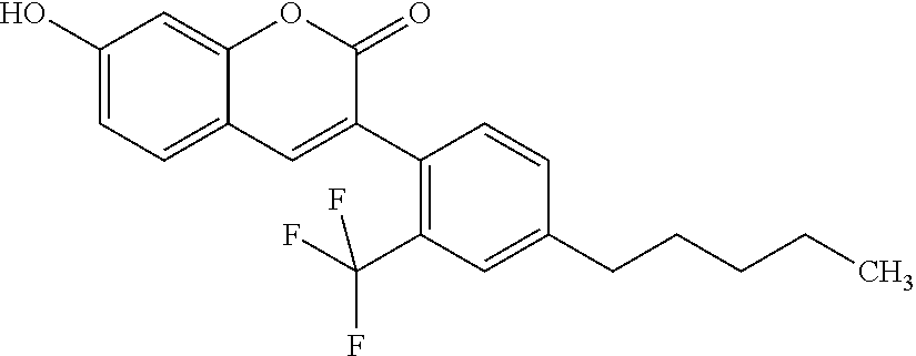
C1(O)=CC=C2C(=C1)OC(=O)C(C1=C(C(F)(F)F)C=C(CCCCC)C=C1)=C2
